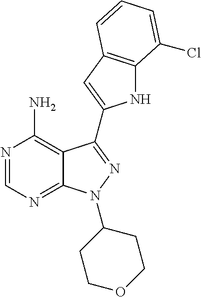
N1=CN=C2C(=C1N)C(C1=CC3=C(N1)C(Cl)=CC=C3)=NN2C1CCOCC1
